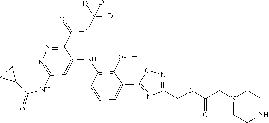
C1(C(NC([D])([D])[D])=O)=NN=C(NC(=O)C2CC2)C=C1NC1=C(OC)C(C2=NC(CNC(CN3CCNCC3)=O)=NO2)=CC=C1
